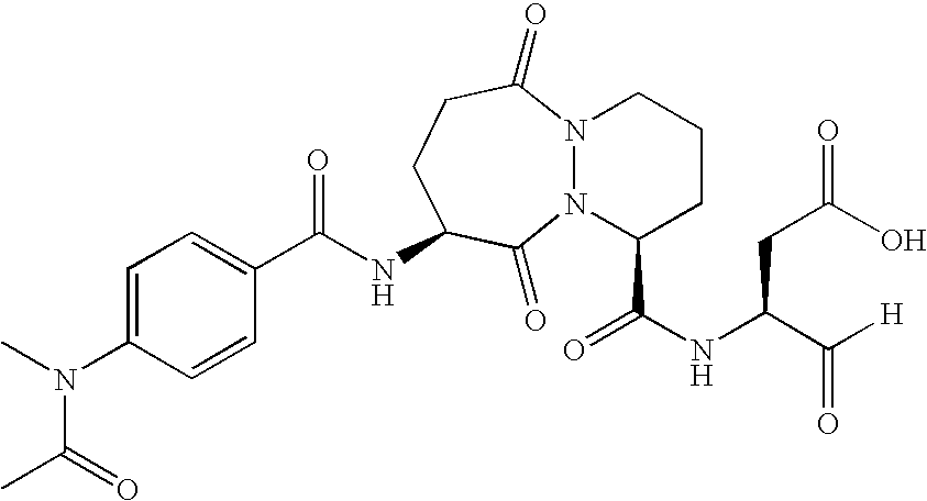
C1(C(NC2CCC(=O)N3N(C2=O)C(C(NC(C([H])=O)CC(O)=O)=O)CCC3)=O)=CC=C(N(C(=O)C)C)C=C1
